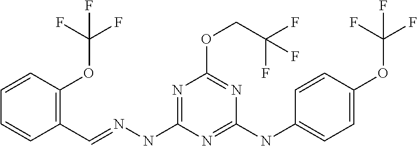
C1(C=NNC2=NC(OCC(F)(F)F)=NC(NC3=CC=C(OC(F)(F)F)C=C3)=N2)=C(OC(F)(F)F)C=CC=C1
